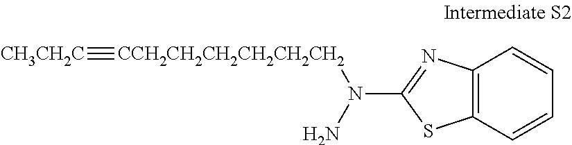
NN(C1=NC2=C(S1)C=CC=C2)[CCH2CH2CH2CH2CH2CH2]#[CH3CH2C]
